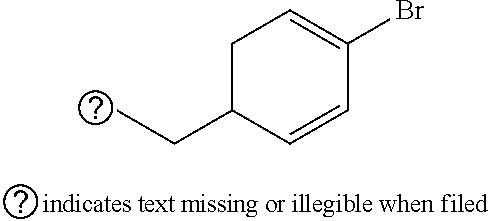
C1C(CC)C=CC(Br)=C1
